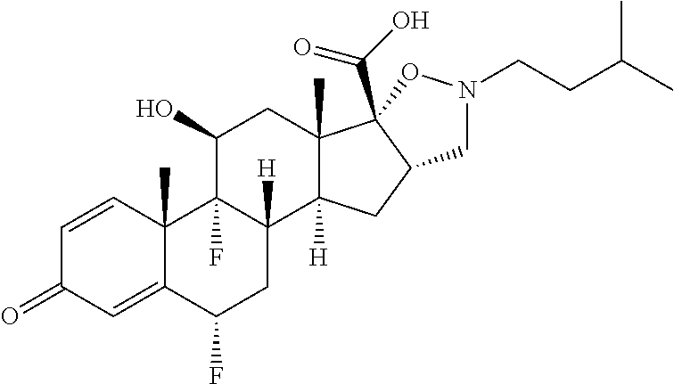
C1=CC2(C)C(=CC1=O)C(F)CC1([H])C2(F)C(O)CC2(C)C1([H])CC1C2(C(O)=O)ON(CCC(C)C)C1
